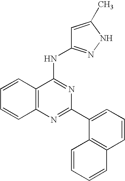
C12=C(N=C(C3=CC=CC4=C3C=CC=C4)N=C1NC1=NNC(C)=C1)C=CC=C2
